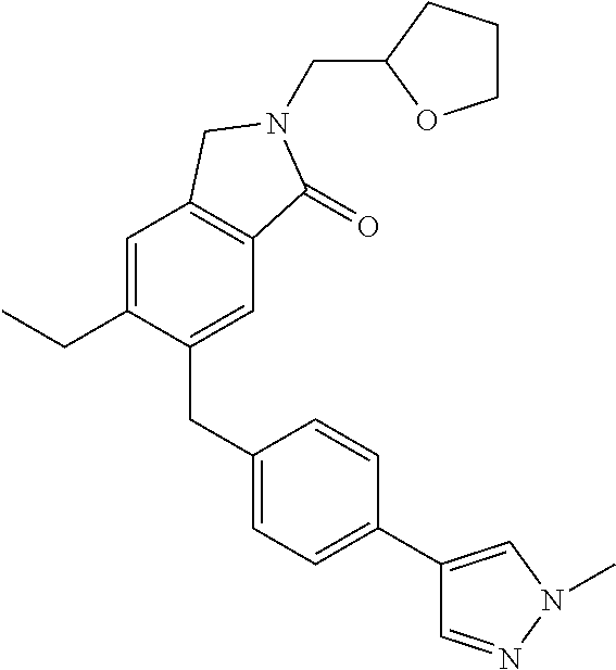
C(C1OCCC1)N1C(=O)C2=C(C=C(CC)C(CC3=CC=C(C4=CN(C)N=C4)C=C3)=C2)C1
